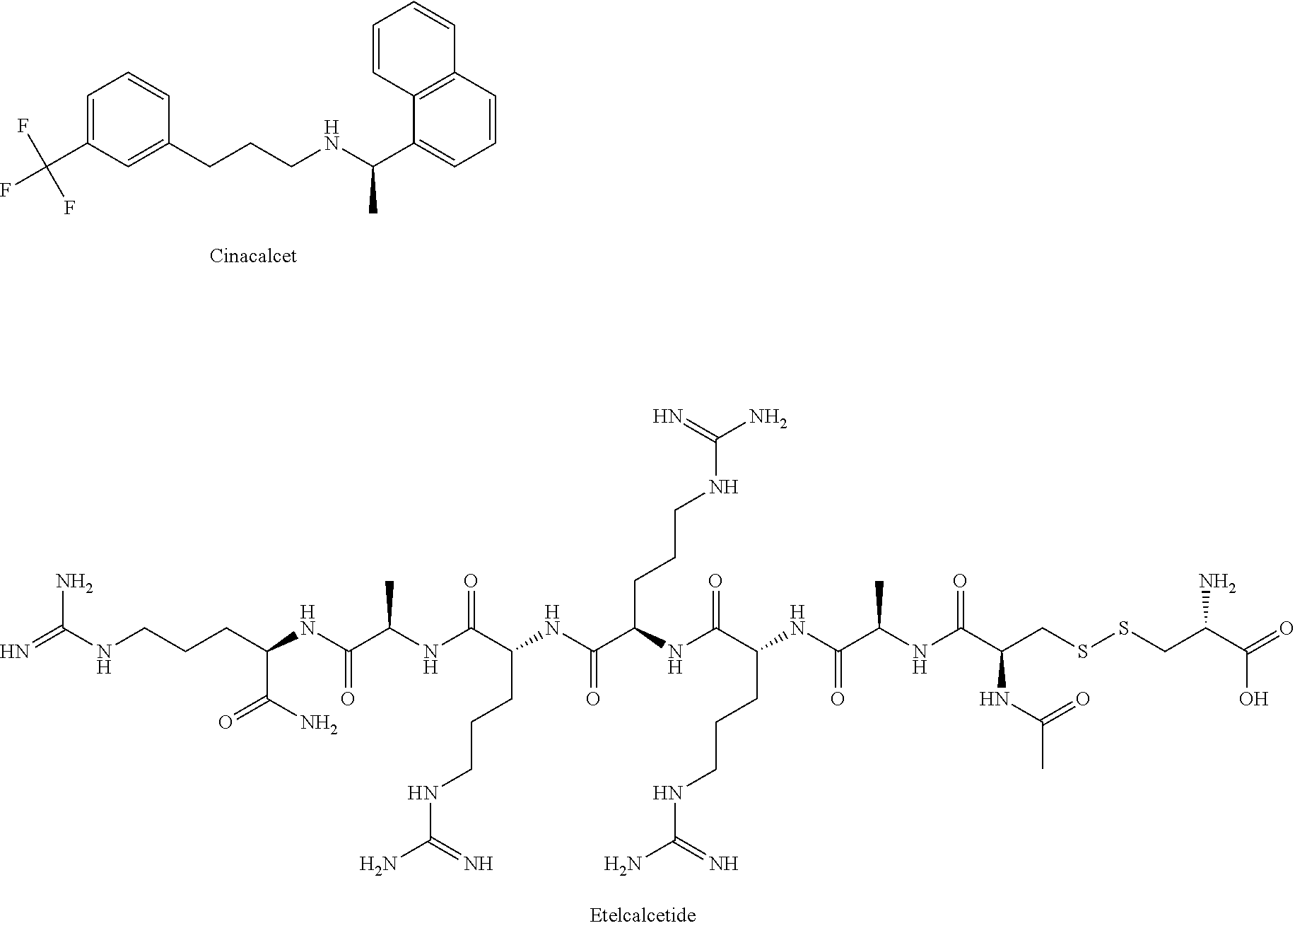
C1=C(C(F)(F)F)C=C(CCCNC(C2=CC=CC3=C2C=CC=C3)C)C=C1.N=C(NCCCC(NC(C(NC(C(NC(C(NC(=O)C(NC(C(NC(C(CSSCC(C(=O)O)N)NC(C)=O)=O)C)=O)CCCNC(N)=N)CCCNC(N)=N)=O)CCCNC(N)=N)=O)C)=O)C(N)=O)N
